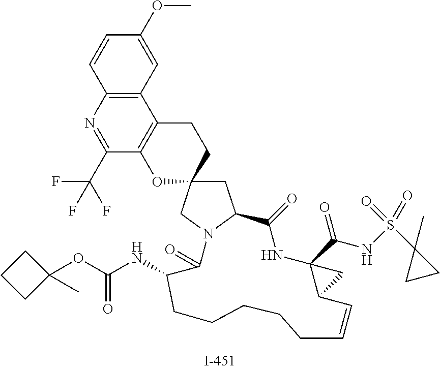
C1=CC2=C(C=C1OC)C1=C(C(C(F)(F)F)=N2)OC2(CC1)CC1N(C2)C(=O)C(NC(OC2(C)CCC2)=O)CCCCCC=CC2C(C(NS(C3(C)CC3)(=O)=O)=O)(NC1=O)C2
